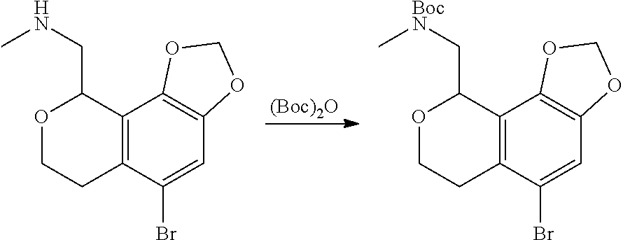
[(Boc)2O].C12=C(C(Br)=CC3=C1OCO3)CCOC2CNC.C12=C(C(Br)=CC3=C1OCO3)CCOC2C[BocN]C
